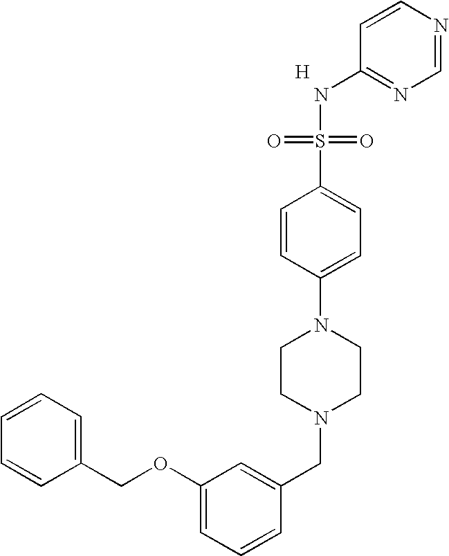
C1=CC=C(COC2=CC=CC(CN3CCN(C4=CC=C(S(=O)(=O)NC5=NC=NC=C5)C=C4)CC3)=C2)C=C1.[H]
